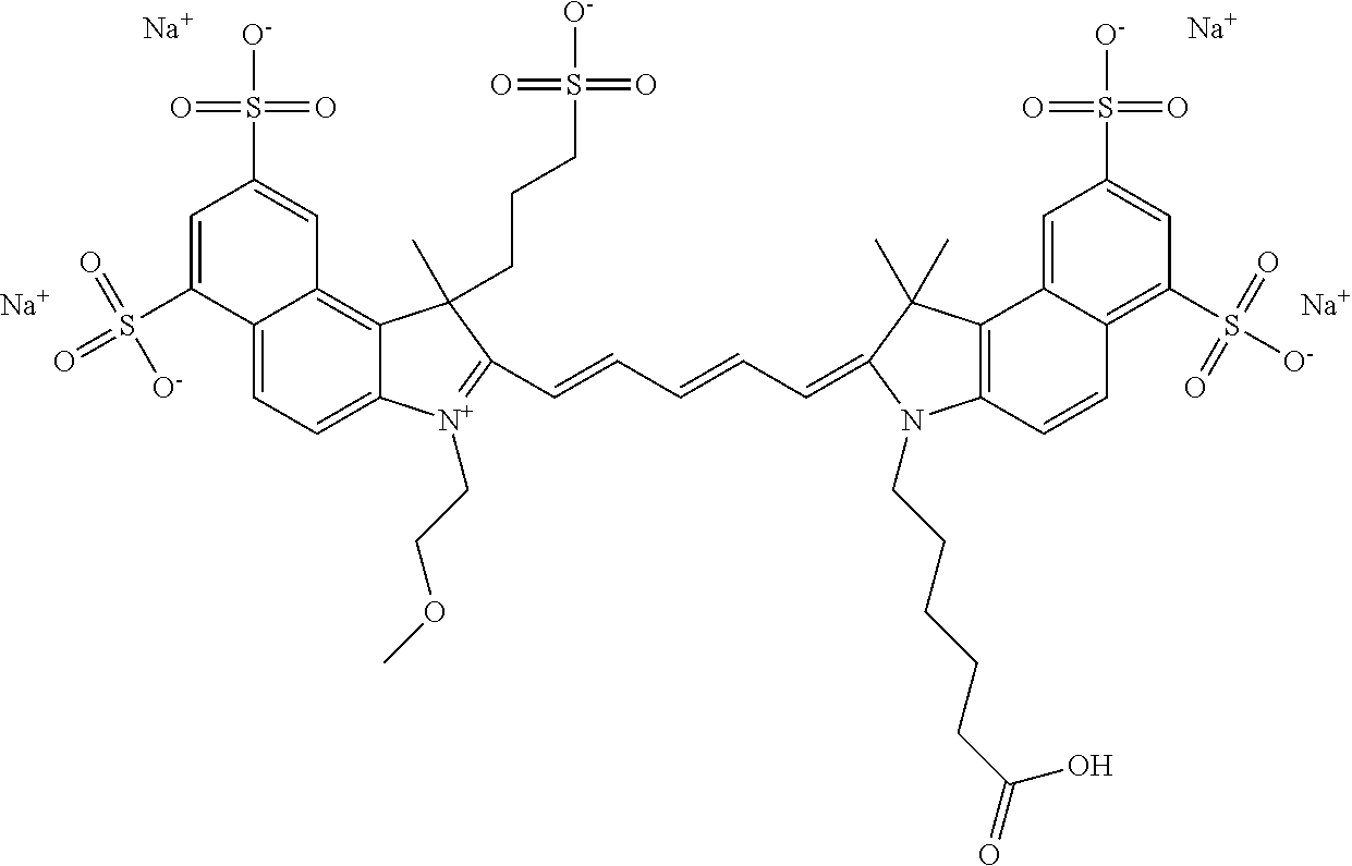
[Na].[Na].C12=CC=C3C(=C1C=C(S([O-])(=O)=O)C=C2S(=O)(=O)[O-])C(C)(CCCS(=O)(=O)[O-])C(C=CC=CC=C1C(C)(C)C2=C(C=CC4=C(S([O-])(=O)=O)C=C(S([O-])(=O)=O)C=C42)N1CCCCCC(=O)O)=[N+]3CCOC.[Na].[Na]
